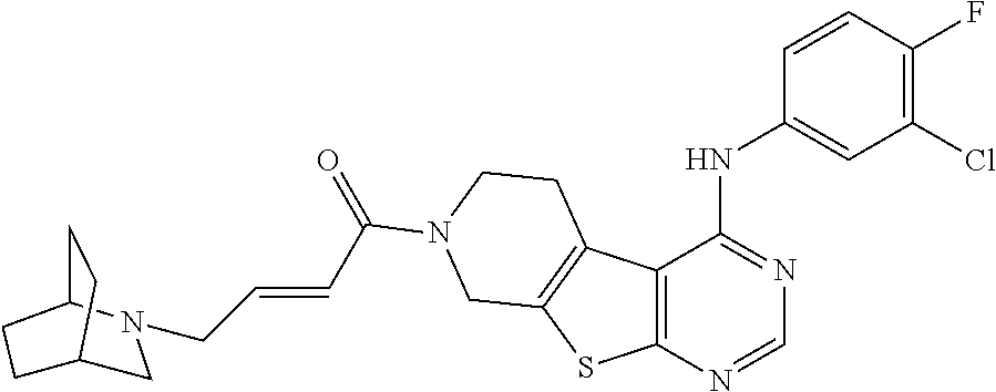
C12=C(N=CN=C1NC1=CC(Cl)=C(F)C=C1)SC1=C2CCN(C(=O)C=CCN2C3CCC(C2)CC3)C1
